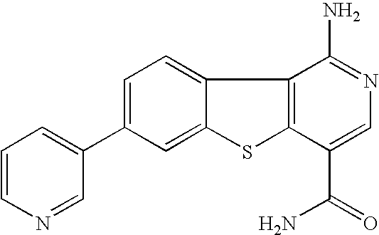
C12=CC=C(C3=CC=CN=C3)C=C1SC1=C2C(N)=NC=C1C(=O)N
